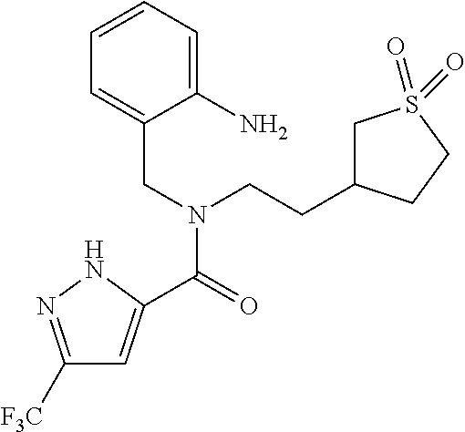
C1([F3C])=NNC(C(=O)N(CC2=CC=CC=C2N)CCC2CS(=O)(=O)CC2)=C1
